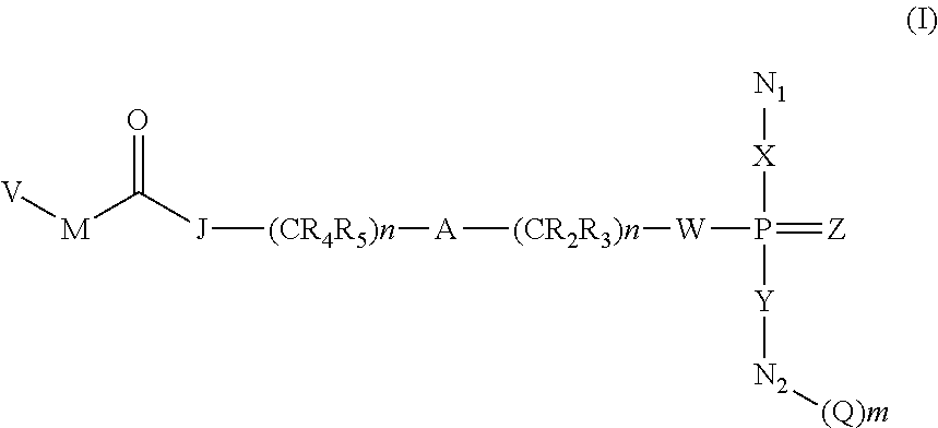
[V][M]C([J][(CR4R5)n][A][(CR2R3)n][W]P(=[Z])([X][N1])[Y][N2][(Q)m])=O
